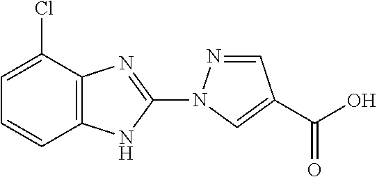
C1=NN(C2=NC3=C(N2)C=CC=C3Cl)C=C1C(O)=O
